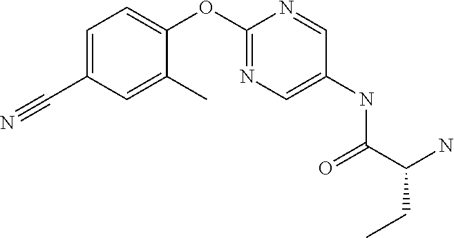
C1(OC2=CC=C(C#N)C=C2C)=NC=C(NC(C(CC)N)=O)C=N1
